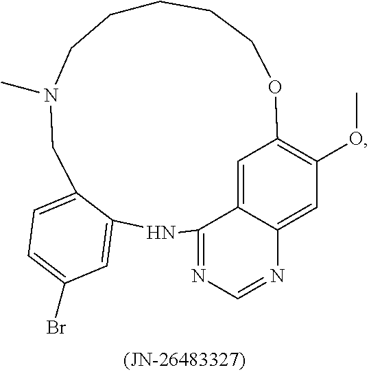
C12=C(OC)C=C3C(=C1)C(=NC=N3)NC1=CC(Br)=CC=C1CN(C)CCCCCO2
